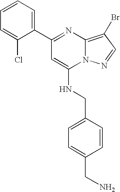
C1(C2=CC=CC=C2Cl)=NC2=C(Br)C=NN2C(NCC2=CC=C(CN)C=C2)=C1
